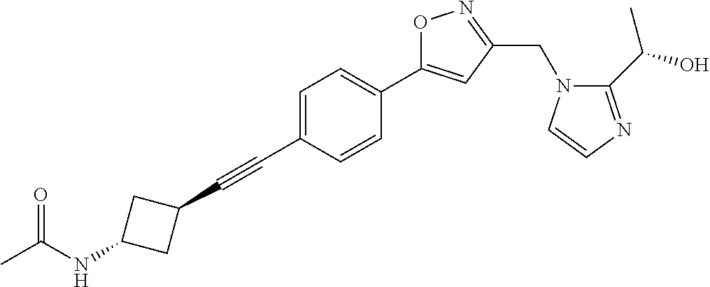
C1=C(C#CC2CC(NC(C)=O)C2)C=CC(C2=CC(CN3C(C(O)C)=NC=C3)=NO2)=C1
